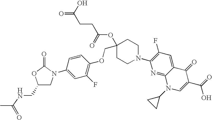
C1(CNC(C)=O)CN(C2=CC(F)=C(OCC3(OC(CCC(=O)O)=O)CCN(C4=C(F)C=C5C(=N4)N(C4CC4)C=C(C(=O)O)C5=O)CC3)C=C2)C(=O)O1
